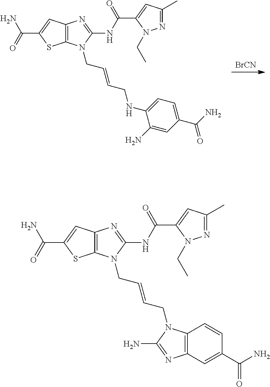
[BrCN].N1=C(C)C=C(C(NC2=NC3=C(N2CC=CCNC2=CC=C(C(=O)N)C=C2N)SC(C(=O)N)=C3)=O)N1CC.N1=C(C)C=C(C(NC2=NC3=C(N2CC=CCN2C4=C(C=C(C(N)=O)C=C4)N=C2N)SC(C(=O)N)=C3)=O)N1CC
